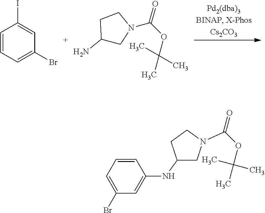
C1=CC=C(Br)C=C1I.O=C(OC(C)(C)C)N1CC(N)CC1.O(C(C)(C)C)C(N1CC(NC2=CC(Br)=CC=C2)CC1)=O
